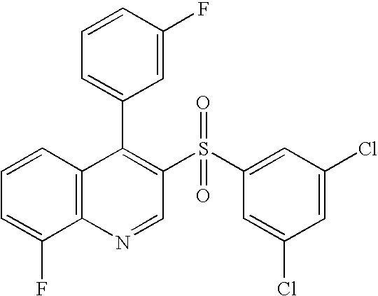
C12=C(C=CC=C1F)C(C1=CC=CC(F)=C1)=C(S(C1=CC(Cl)=CC(Cl)=C1)(=O)=O)C=N2
